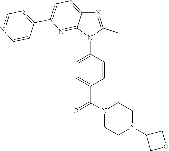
C1=C2C(=NC(C3=CC=NC=C3)=C1)N(C1=CC=C(C(N3CCN(C4COC4)CC3)=O)C=C1)C(C)=N2
